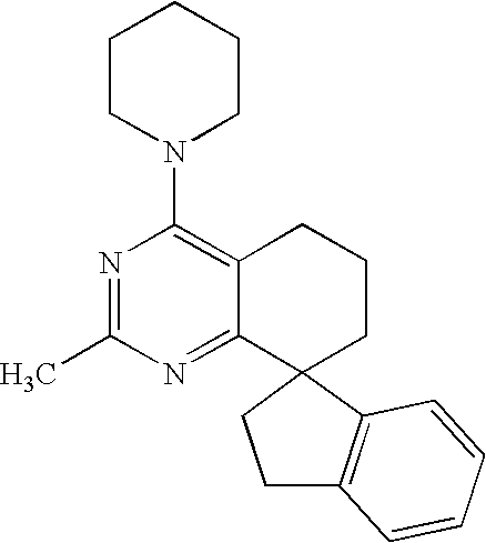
C1(N2CCCCC2)=C2C(=NC(C)=N1)C1(CCC2)C2=C(CC1)C=CC=C2
